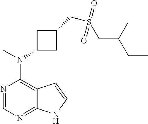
N1=CN=C2C(=C1N(C)C1CC(CS(CC(C)CC)(=O)=O)C1)C=CN2
